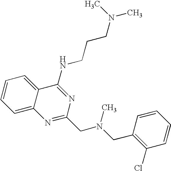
C1=C2C(=CC=C1)C(NCCCN(C)C)=NC(CN(CC1=C(Cl)C=CC=C1)C)=N2
